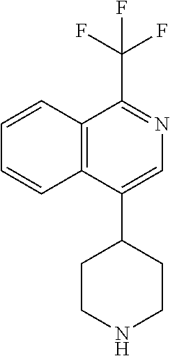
N1=C(C(F)(F)F)C2=C(C=CC=C2)C(C2CCNCC2)=C1
